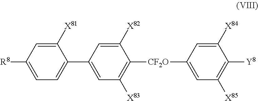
C1([X84])=CC([CF2O]C2=C([X83])C=C(C3=CC=C([R8])C=C3[X81])C=C2[X82])=CC([X85])=C1[Y8]
